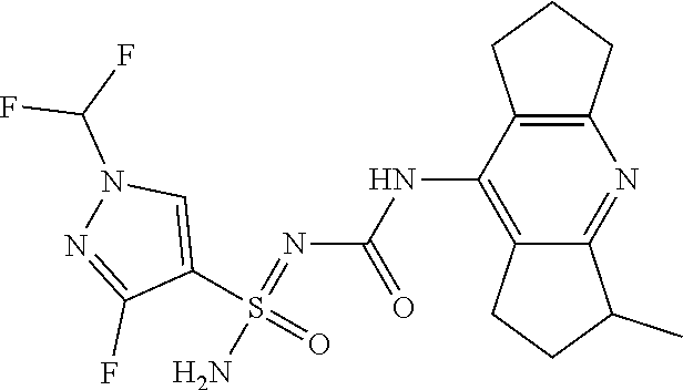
N1(C(F)F)N=C(F)C(S(N)(=O)=NC(NC2=C3CCC(C)C3=NC3=C2CCC3)=O)=C1
